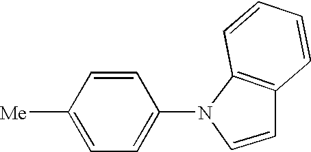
C1([Me])=CC=C(N2C=CC3=C2C=CC=C3)C=C1
